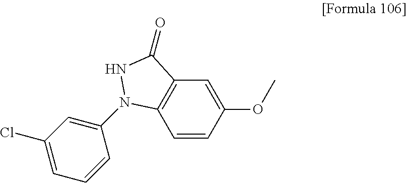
C1=CC(OC)=CC2=C1N(C1=CC(Cl)=CC=C1)NC2=O
